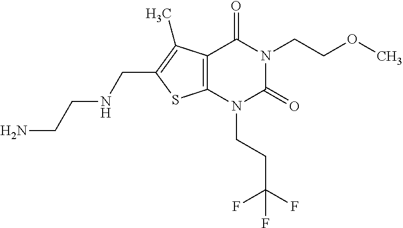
C12=C(N(CCC(F)(F)F)C(=O)N(CCOC)C1=O)SC(CNCCN)=C2C
